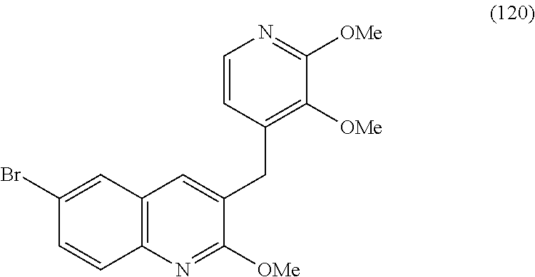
C1(Br)=CC2=C(C=C1)N=C([OMe])C(CC1=C([OMe])C([OMe])=NC=C1)=C2
